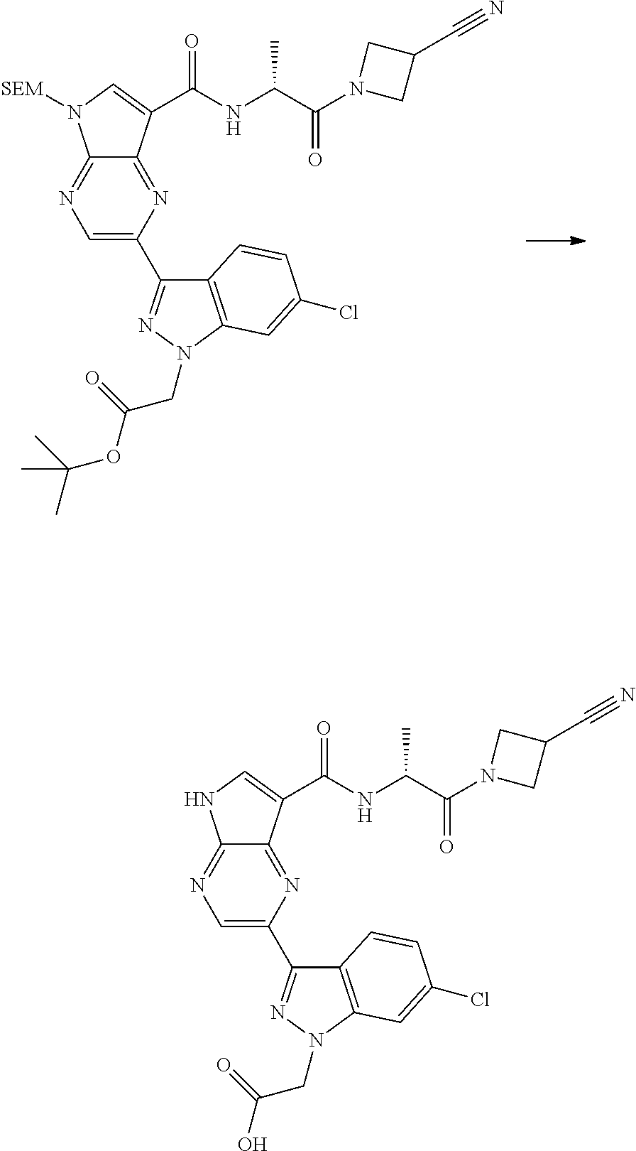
C1=C(C2=NN(CC(OC(C)(C)C)=O)C3=C2C=CC(Cl)=C3)N=C2C(=N1)N([SEM])C=C2C(NC(C(N1CC(C#N)C1)=O)C)=O.C1=C(C2=NN(CC(O)=O)C3=C2C=CC(Cl)=C3)N=C2C(=N1)NC=C2C(NC(C(N1CC(C#N)C1)=O)C)=O
